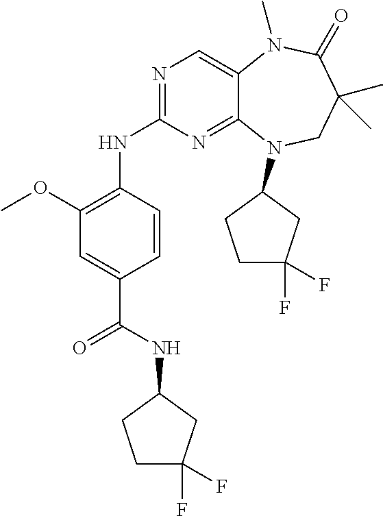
C1=CC(NC2=NC=C3C(=N2)N(C2CC(F)(F)CC2)CC(C)(C)C(=O)N3C)=C(OC)C=C1C(NC1CCC(F)(F)C1)=O
